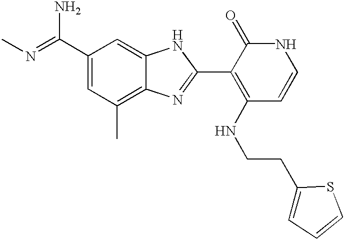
C(C1=CC(C)=C2C(=C1)NC(C1=C(NCCC3=CC=CS3)C=CNC1=O)=N2)(N)=NC
